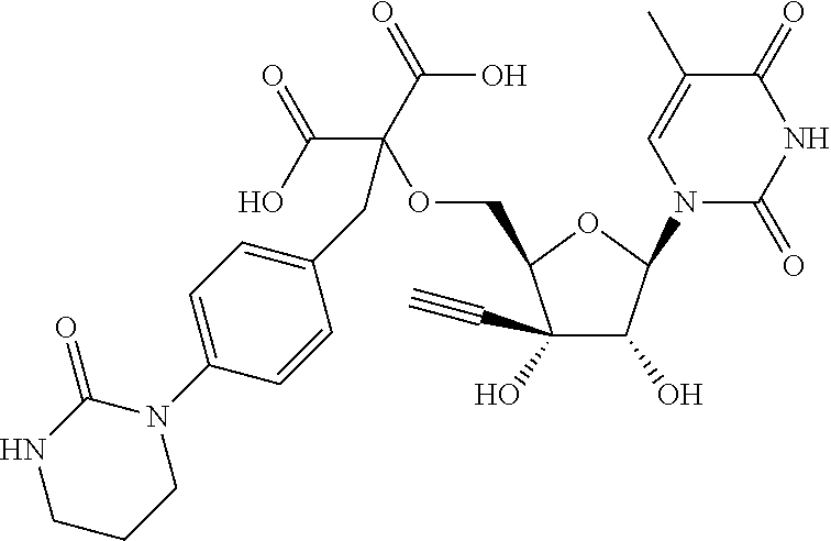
C1(O)(C#C)C(O)C(N2C(=O)NC(=O)C(C)=C2)OC1COC(C(=O)O)(C(=O)O)CC1=CC=C(N2C(=O)NCCC2)C=C1
